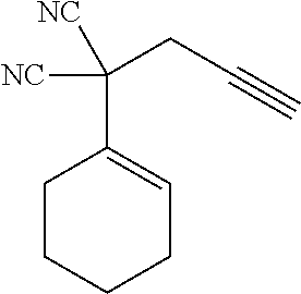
C1CCCC=C1C([NC])(CC#C)[NC]
